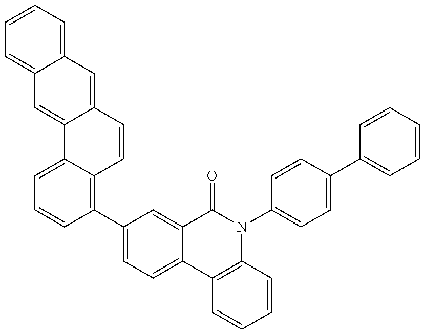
C1=CC=C2C(=C1)C=C1C(=C2)C=CC2=C(C3=CC=C4C(=C3)C(=O)N(C3=CC=C(C5=CC=CC=C5)C=C3)C3=C4C=CC=C3)C=CC=C12
